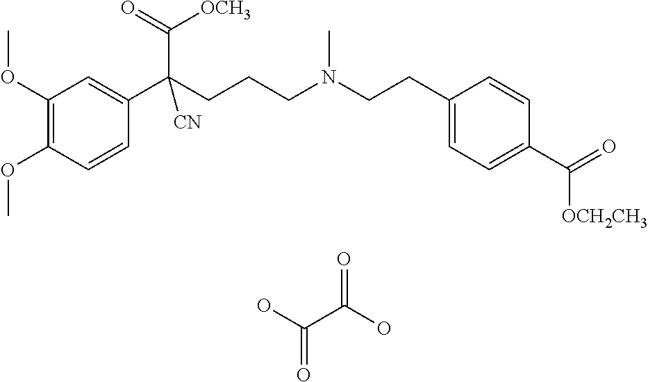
C1(OC)=C(OC)C=CC(C(CCCN(CCC2=CC=C(C([OCH2CH3])=O)C=C2)C)(C(=O)[OCH3])[CN])=C1.OC(C(O)=O)=O
